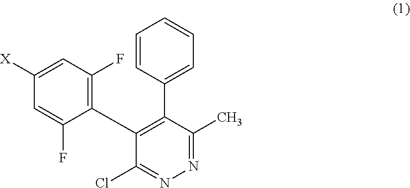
C1=CC(C2=C(C3=C(F)C=C([X])C=C3F)C(Cl)=NN=C2C)=CC=C1
